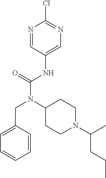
N1=CC(NC(N(C2CCN(C(C)CCC)CC2)CC2=CC=CC=C2)=O)=CN=C1Cl
